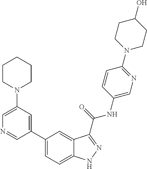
C1(N2CCCCC2)=CN=CC(C2=CC=C3C(=C2)C(C(NC2=CN=C(N4CCC(O)CC4)C=C2)=O)=NN3)=C1
